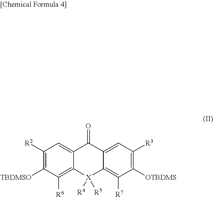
O=C1C2=CC([R2])=C([TBDMSO])C([R6])=C2[X]([R4])([R5])C2=C([R7])C([OTBDMS])=C([R3])C=C12
